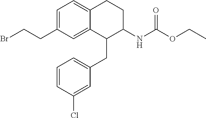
C1=C(CCBr)C=C2C(=C1)CCC(NC(OCC)=O)C2CC1=CC=CC(Cl)=C1
